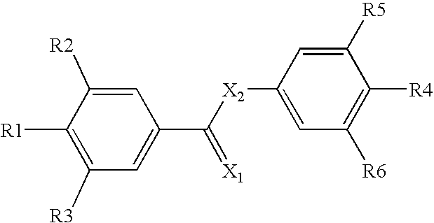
C1=C([R2])C([R1])=C([R3])C=C1C([X2]C1=CC([R6])=C([R4])C([R5])=C1)=[X1]
